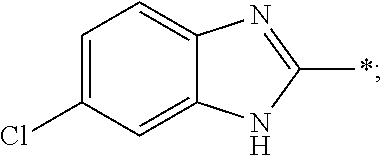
C12=CC(Cl)=CC=C1N=C(*)N2
